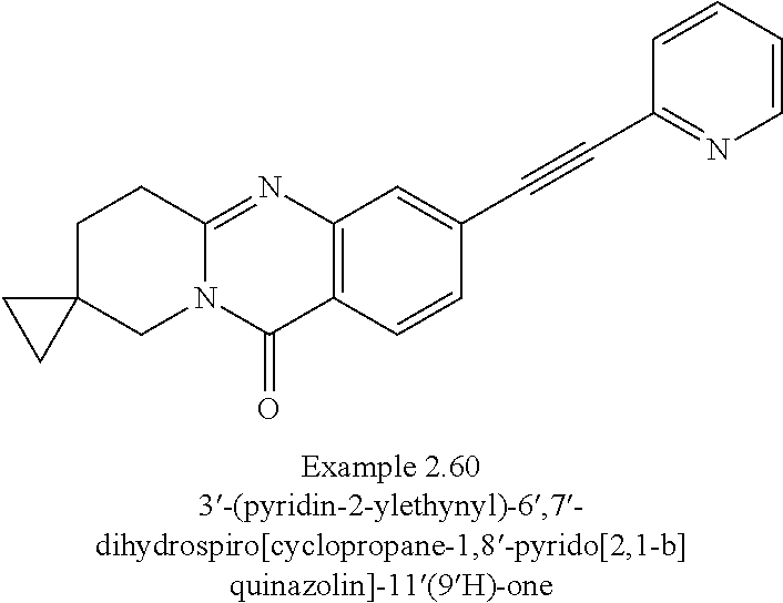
C1C2(CN3C(=NC4=C(C3=O)C=CC(C#CC3=NC=CC=C3)=C4)C1)CC2
